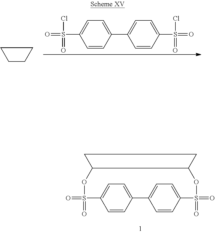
C1=CC(C2=CC=C(S(=O)(Cl)=O)C=C2)=CC=C1S(=O)(Cl)=O.C1CCC1.C1=CC2=CC=C1S(=O)(=O)OC1C(OS(=O)(=O)C3=CC=C2C=C3)CC1
